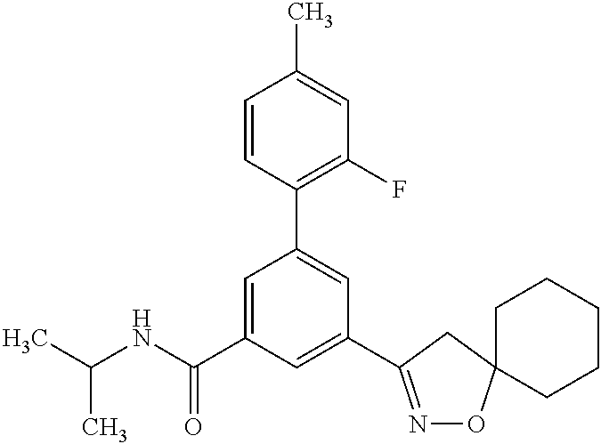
CC(NC(C1=CC(C2=C(F)C=C(C)C=C2)=CC(C2=NOC3(C2)CCCCC3)=C1)=O)C
